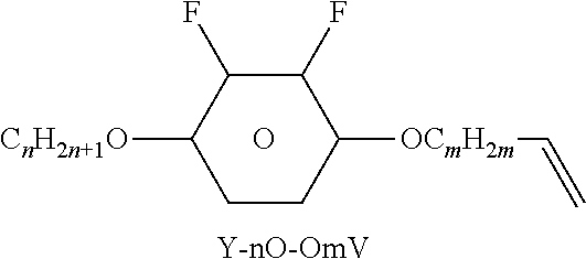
[Y-nO-OmV].O.[CnH2n+1O]C1C(F)C(F)C([OCmH2m]C=C)CC1
